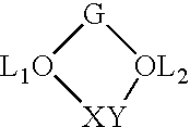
[XY]1[OL2][G][L1O]1
